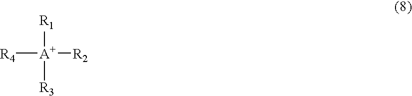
[R1][A+]([R3])([R2])[R4]
